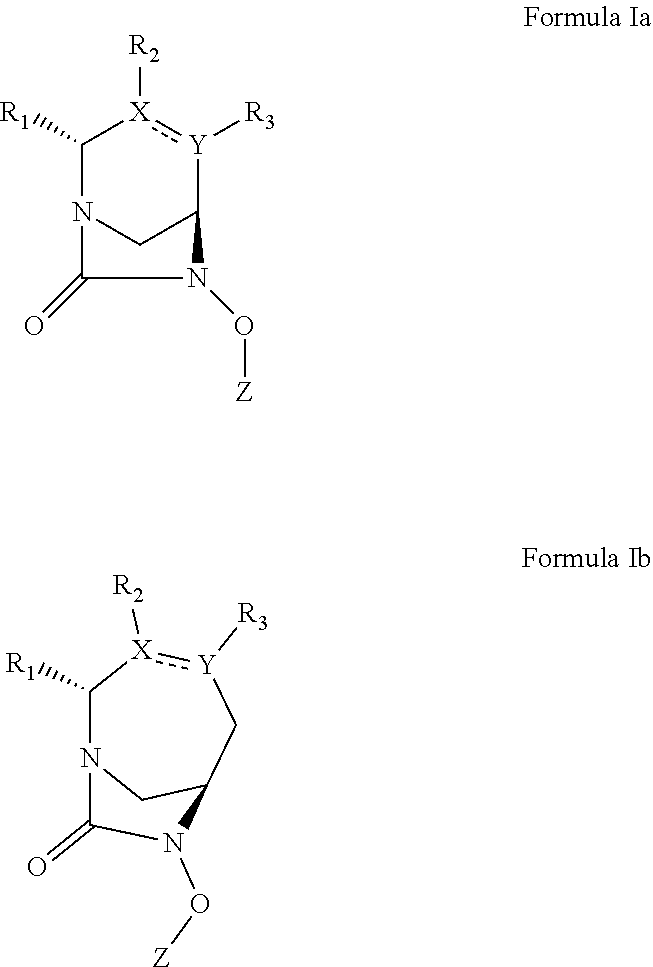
C1([R1])N2CC([Y]([R3]):[X]1[R2])N(O[Z])C2=O.C1([R1])N2CC(C[Y]([R3]):[X]1[R2])N(O[Z])C2=O
